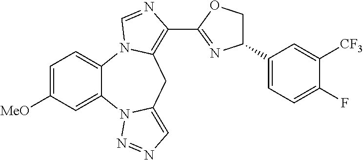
C1=C([MeO])C=C2C(=C1)N1C(=C(C3=NC(C4=CC=C(F)C([CF3])=C4)CO3)N=C1)CC1=CN=NN21
